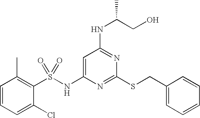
C1=C(NS(C2=C(C)C=CC=C2Cl)(=O)=O)N=C(SCC2=CC=CC=C2)N=C1NC(CO)C
